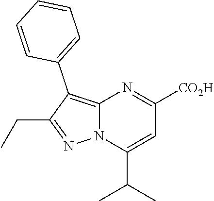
C12=C(C3=CC=CC=C3)C(CC)=NN1C(C(C)C)=CC([CO2H])=N2
